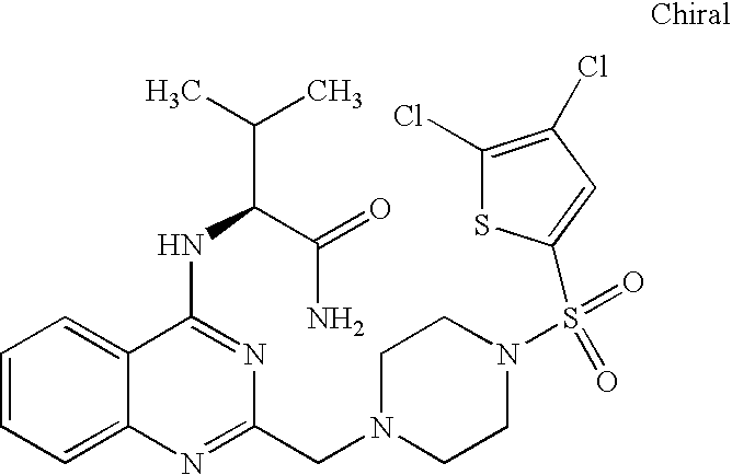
C1=CC=C2C(=C1)C(NC(C(C)C)C(=O)N)=NC(CN1CCN(S(=O)(=O)C3=CC(Cl)=C(Cl)S3)CC1)=N2
